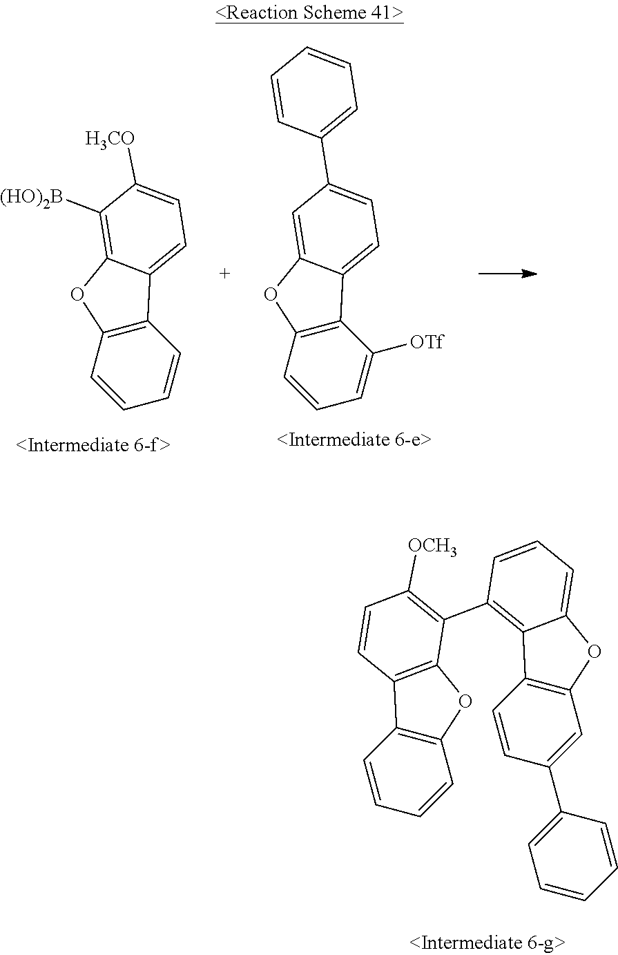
C12=C(C=CC=C1)OC1=C2C=CC([OCH3])=C1C1=C2C3=C(C=C(C4=CC=CC=C4)C=C3)OC2=CC=C1.C12=C(C=CC=C1)OC1=C([(HO)2B])C([H3CO])=CC=C21.C12=C(C=CC=C1[OTf])OC1=CC(C3=CC=CC=C3)=CC=C21
